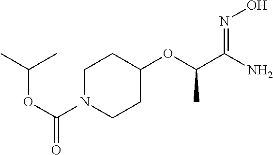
C1N(C(OC(C)C)=O)CCC(OC(C(N)=NO)C)C1
